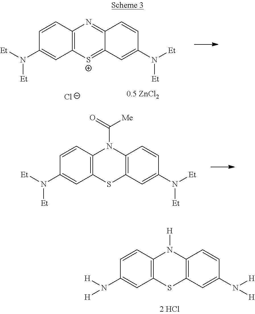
C1=CC2=C(C=C1N([Et])[Et])[S+]=C1C(=N2)C=CC(N([Et])[Et])=C1.[Cl-].C1=CC2=C(C=C1N([Et])[Et])SC1=C(N2C(=O)[Me])C=CC(N([Et])[Et])=C1.C1=CC2=C(C=C1N([H])[H])SC1=C(N2[H])C=CC(N([H])[H])=C1
